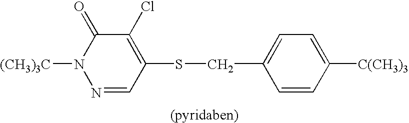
C1=CC([C(CH3)3])=CC=C1CSC1=C(Cl)C(=O)N([(CH3)3C])N=C1
